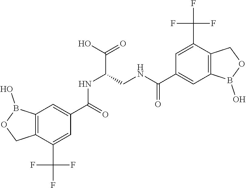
B1(O)OCC2=C1C=C(C(NCC(NC(C1=CC3=C(C(C(F)(F)F)=C1)COB3O)=O)C(=O)O)=O)C=C2C(F)(F)F
